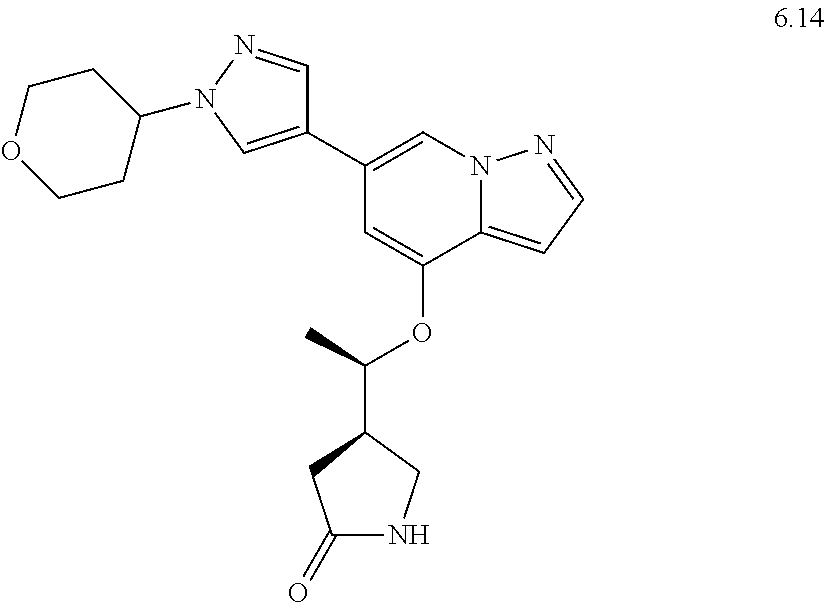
C1(C2=CN(C3CCOCC3)N=C2)=CN2C(=CC=N2)C(OC(C2CC(=O)NC2)C)=C1
